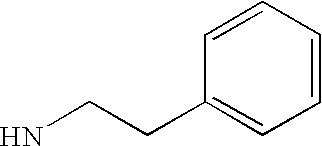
NCCC1=CC=CC=C1
